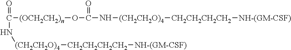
C([(OCH2CH2)n]OC(=O)N[(CH2CH2O)4][CH2CH2CH2CH2][NH-(GM-CSF)])(=O)N[(CH2CH2O)4][CH2CH2CH2CH2][NH-(GM-CSF)]
